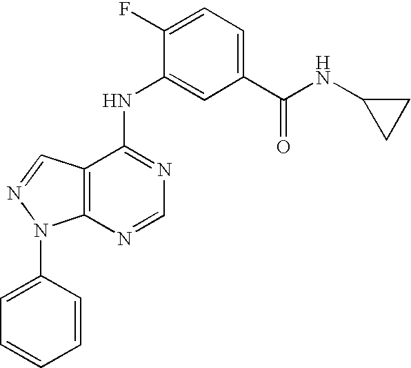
C12=C(C(NC3=CC(C(NC4CC4)=O)=CC=C3F)=NC=N1)C=NN2C1=CC=CC=C1
